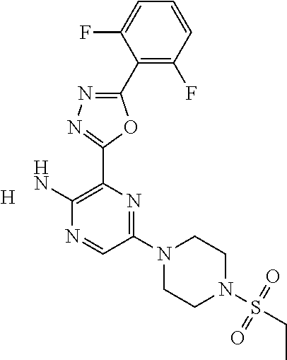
[H].C1(N2CCN(S(CC)(=O)=O)CC2)=NC(C2=NN=C(C3=C(F)C=CC=C3F)O2)=C(N)N=C1
